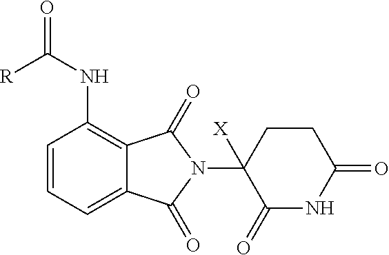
C1=CC=C2C(=C1NC([R])=O)C(=O)N(C1([X])C(=O)NC(=O)CC1)C2=O
